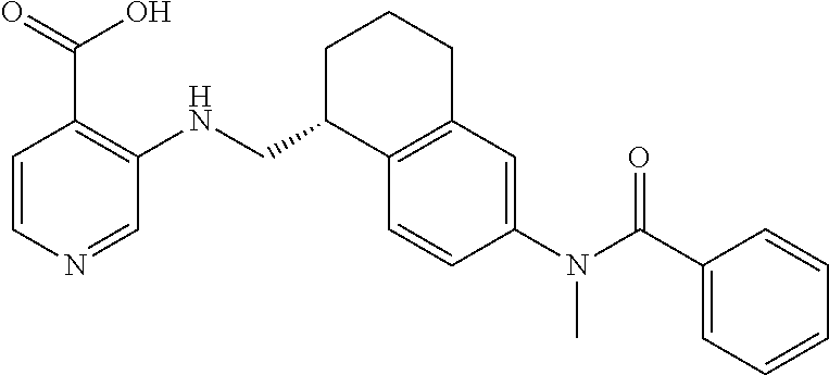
C1=CN=CC(NCC2C3=C(CCC2)C=C(N(C(C2=CC=CC=C2)=O)C)C=C3)=C1C(=O)O
